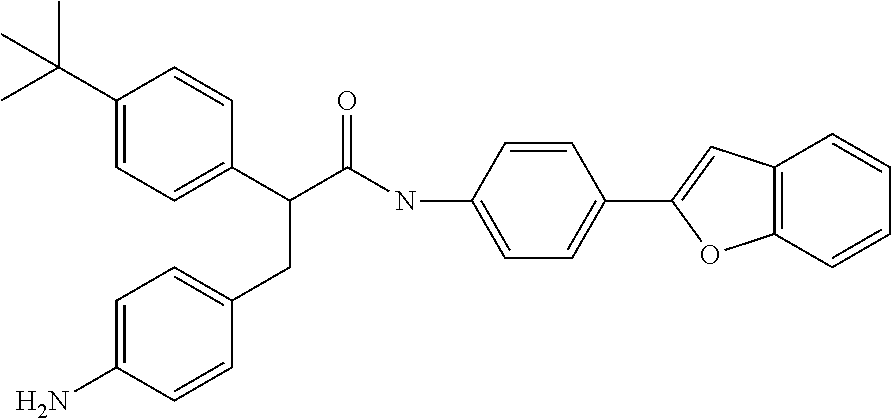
C1(C(C)(C)C)=CC=C(C(C(NC2=CC=C(C3=CC4=C(O3)C=CC=C4)C=C2)=O)CC2=CC=C(N)C=C2)C=C1
